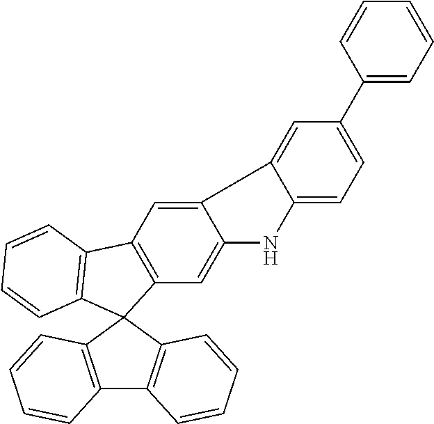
C12=CC3=C(C=C1NC1=CC=C(C4=CC=CC=C4)C=C21)C1(C2=C3C=CC=C2)C2=C(C3=C1C=CC=C3)C=CC=C2
